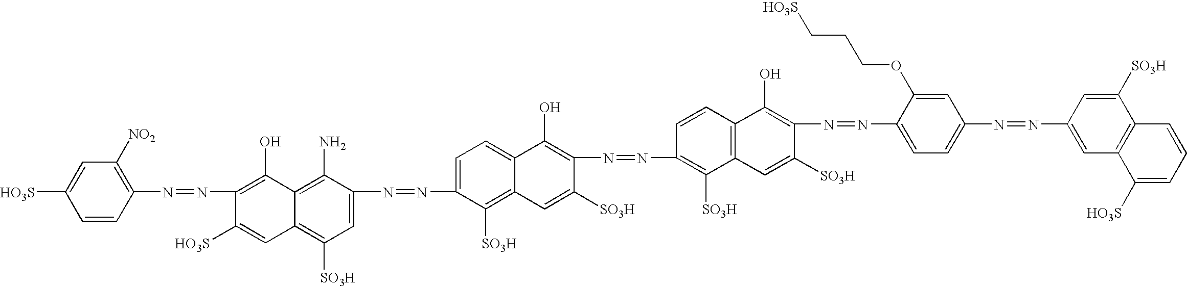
C1=CC(N=NC2=C(O)C3=C(N)C(N=NC4=CC=C5C(=C4[SO3H])C=C([SO3H])C(N=NC4=C([SO3H])C6=C(C=C4)C(O)=C(N=NC4=CC=C(N=NC7=CC8=C(C([SO3H])=C7)C=CC=C8[HO3S])C=C4OCCC[HO3S])C([SO3H])=C6)=C5O)=CC([SO3H])=C3C=C2[HO3S])=C([NO2])C=C1[HO3S]
